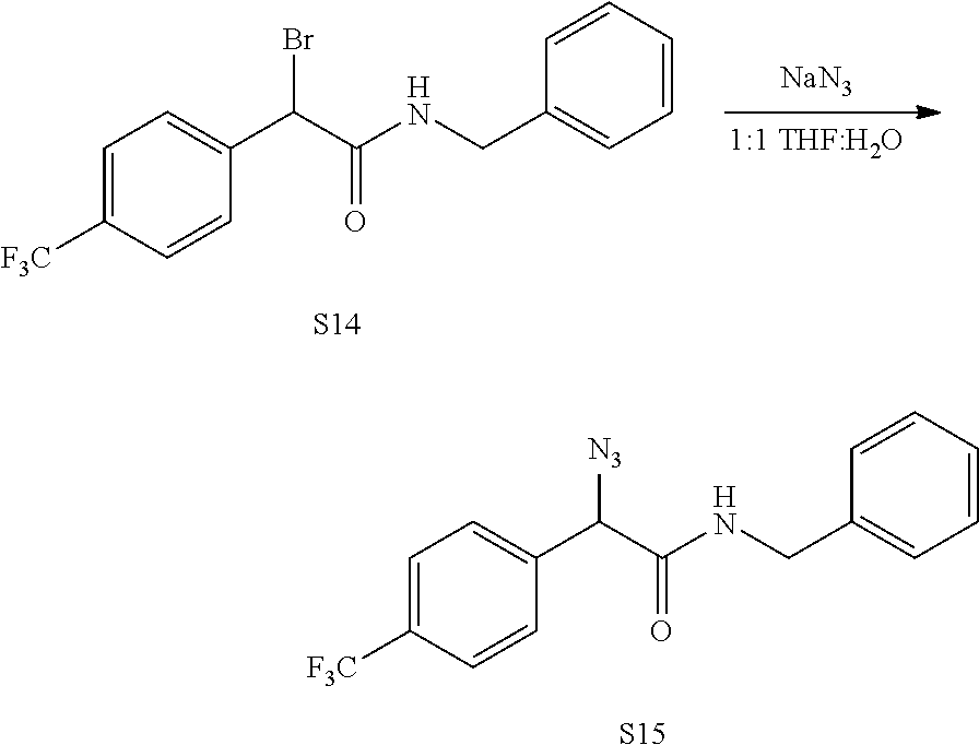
[NaN3].[S14].C1=C([F3C])C=CC(C(C(NCC2=CC=CC=C2)=O)Br)=C1.[S15].C1=C([F3C])C=CC(C(C(NCC2=CC=CC=C2)=O)[N3])=C1
